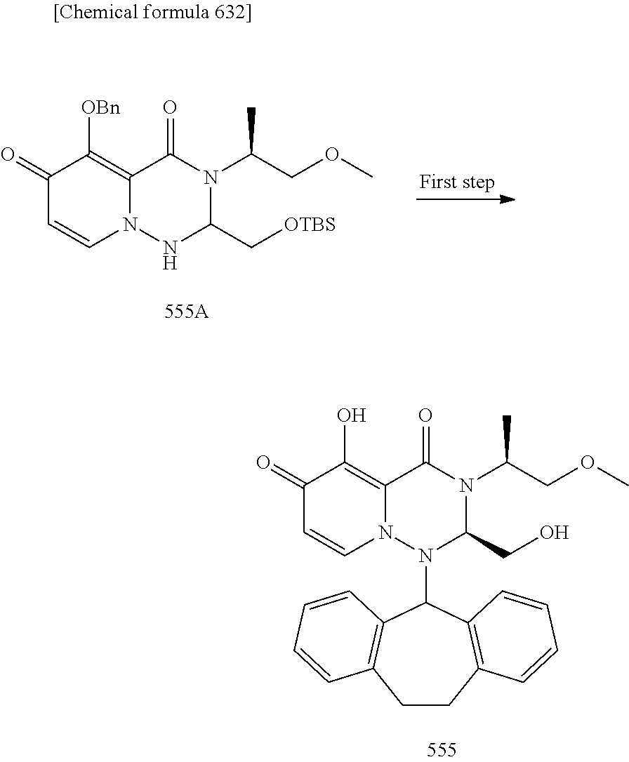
C1(=O)C=CN2C(=C1[OBn])C(=O)N(C(C)COC)C(C[OTBS])N2.C1(=O)C=CN2C(=C1O)C(=O)N(C(C)COC)C(CO)N2C1C2=C(CCC3=C1C=CC=C3)C=CC=C2
